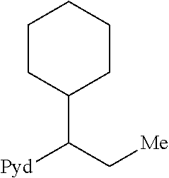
C1(C([Pyd])C[Me])CCCCC1
